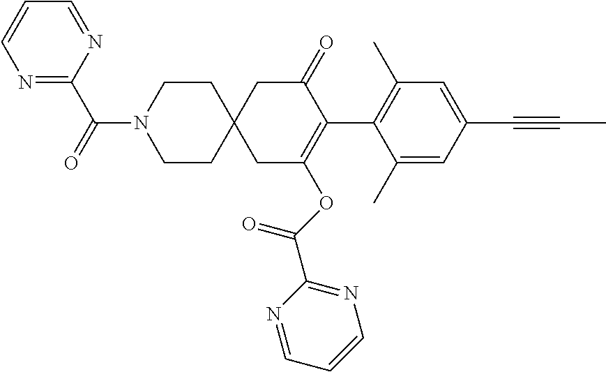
C1(C)=CC(C#CC)=CC(C)=C1C1=C(OC(C2=NC=CC=N2)=O)CC2(CC1=O)CCN(C(=O)C1=NC=CC=N1)CC2
